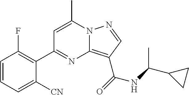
C1=C(C)N2C(=C(C(=O)NC(C3CC3)C)C=N2)N=C1C1=C(F)C=CC=C1[CN]
